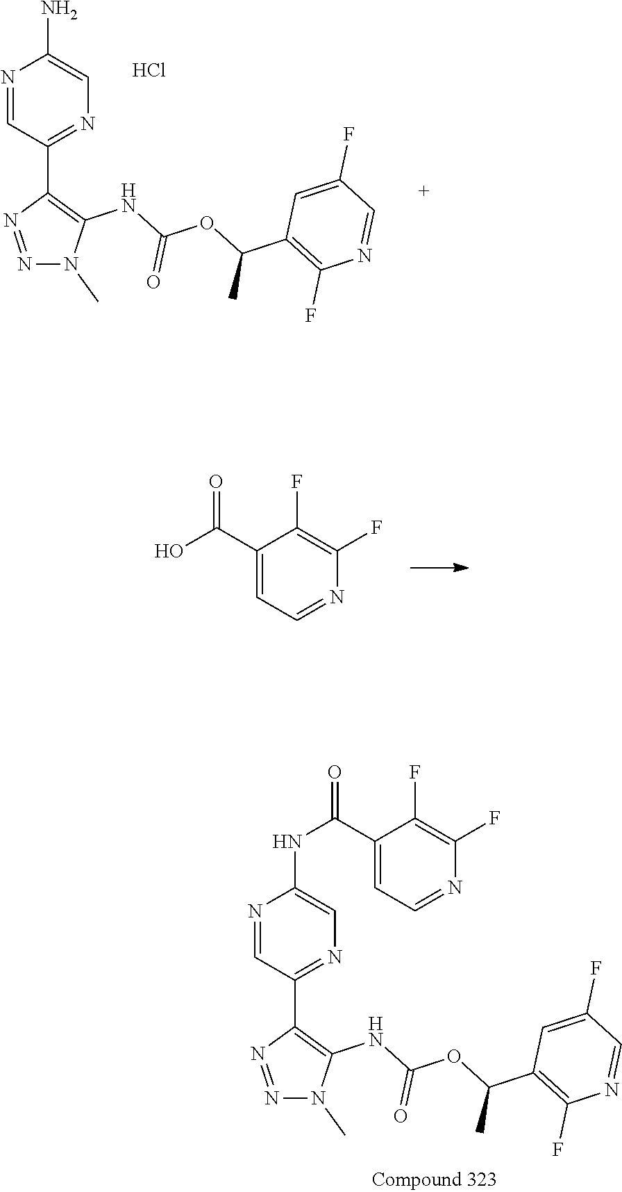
N1(C)N=NC(C2=NC=C(N)N=C2)=C1NC(OC(C1=C(F)N=CC(F)=C1)C)=O.Cl.CN1N=NC(C2=NC=C(NC(C3=CC=NC(F)=C3F)=O)N=C2)=C1NC(=O)OC(C1=C(F)N=CC(F)=C1)C.C1(F)=C(F)N=CC=C1C(O)=O
